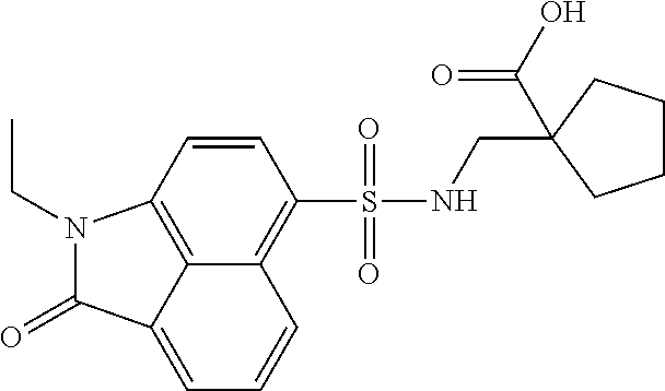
C12=C(S(=O)(=O)NCC3(C(O)=O)CCCC3)C=CC3=C1C(=CC=C2)C(=O)N3CC
